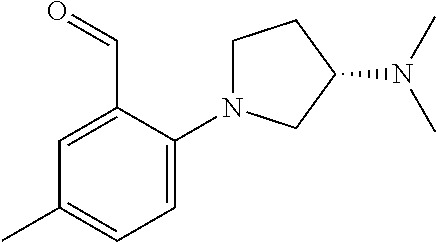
C1=C(N2CCC(N(C)C)C2)C(C=O)=CC(C)=C1
